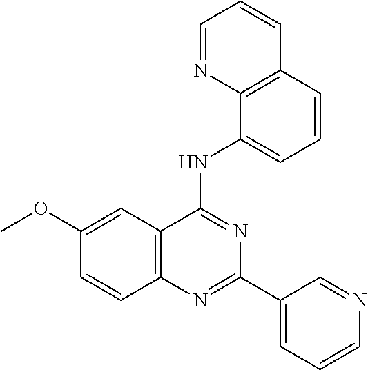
C1(OC)=CC2=C(C=C1)N=C(C1=CC=CN=C1)N=C2NC1=CC=CC2=C1N=CC=C2
